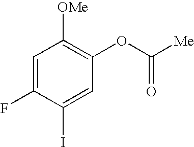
C1=C(F)C(I)=CC(OC([Me])=O)=C1[OMe]
